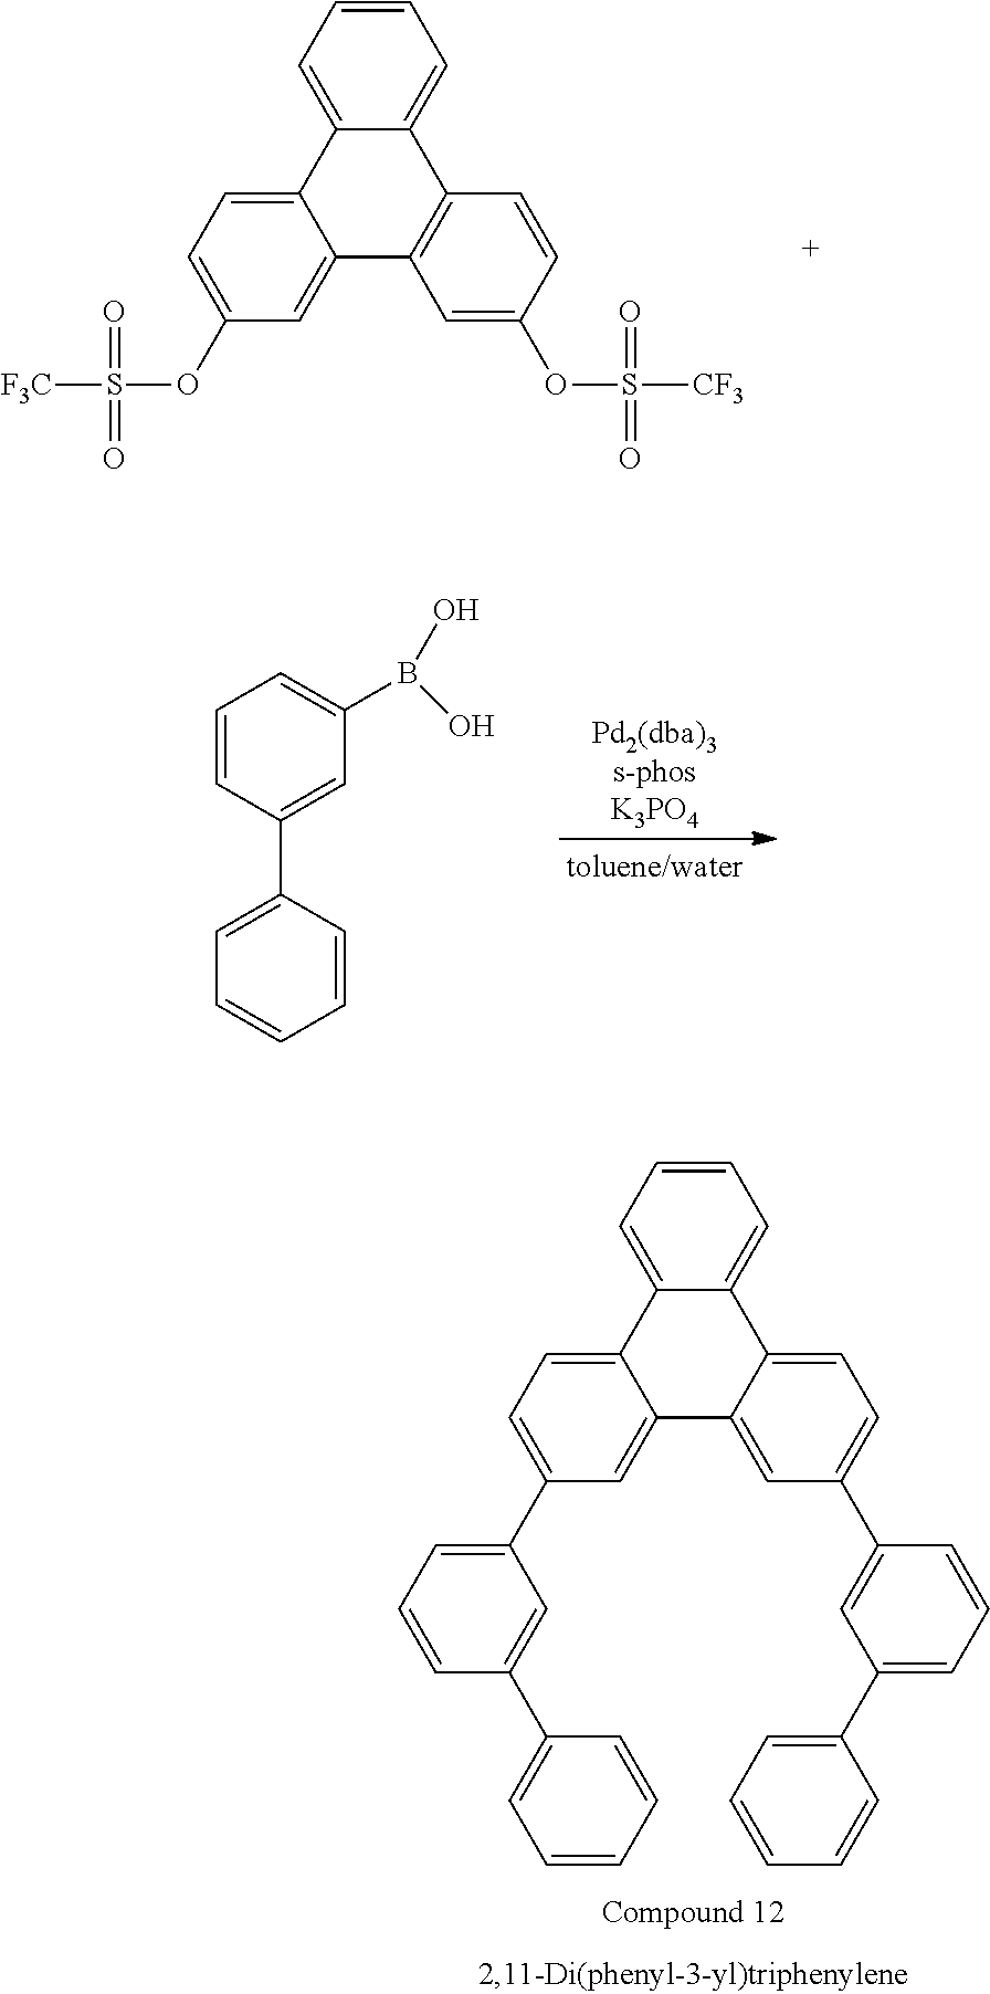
C1=CC=C2C(=C1)C1=C(C3=CC(OS([F3C])(=O)=O)=CC=C23)C=C(OS([CF3])(=O)=O)C=C1.C1=CC(C2=CC=CC=C2)=CC(B(O)O)=C1.C1=CC=C2C(=C1)C1=CC=C(C3=CC(C4=CC=CC=C4)=CC=C3)C=C1C1=CC(C3=CC=CC(C4=CC=CC=C4)=C3)=CC=C21
